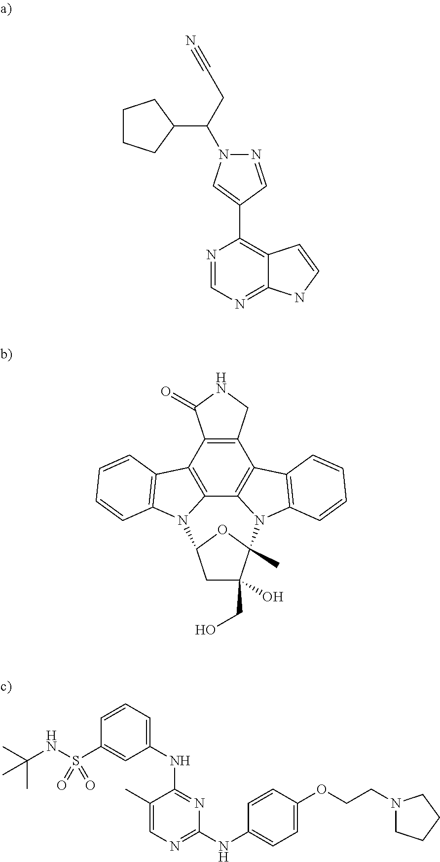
C1CCC(C(CC#N)N2N=CC(C3=C4C(=NC=N3)NC=C4)=C2)C1.C12=C(C3=C4C5=C1C1=C(C=CC=C1)N5C1(C)C(O)(CO)CC(O1)N4C1=C3C=CC=C1)C(=O)NC2.C1=CC=C(NC2=NC(NC3=CC=C(OCCN4CCCC4)C=C3)=NC=C2C)C=C1S(NC(C)(C)C)(=O)=O
